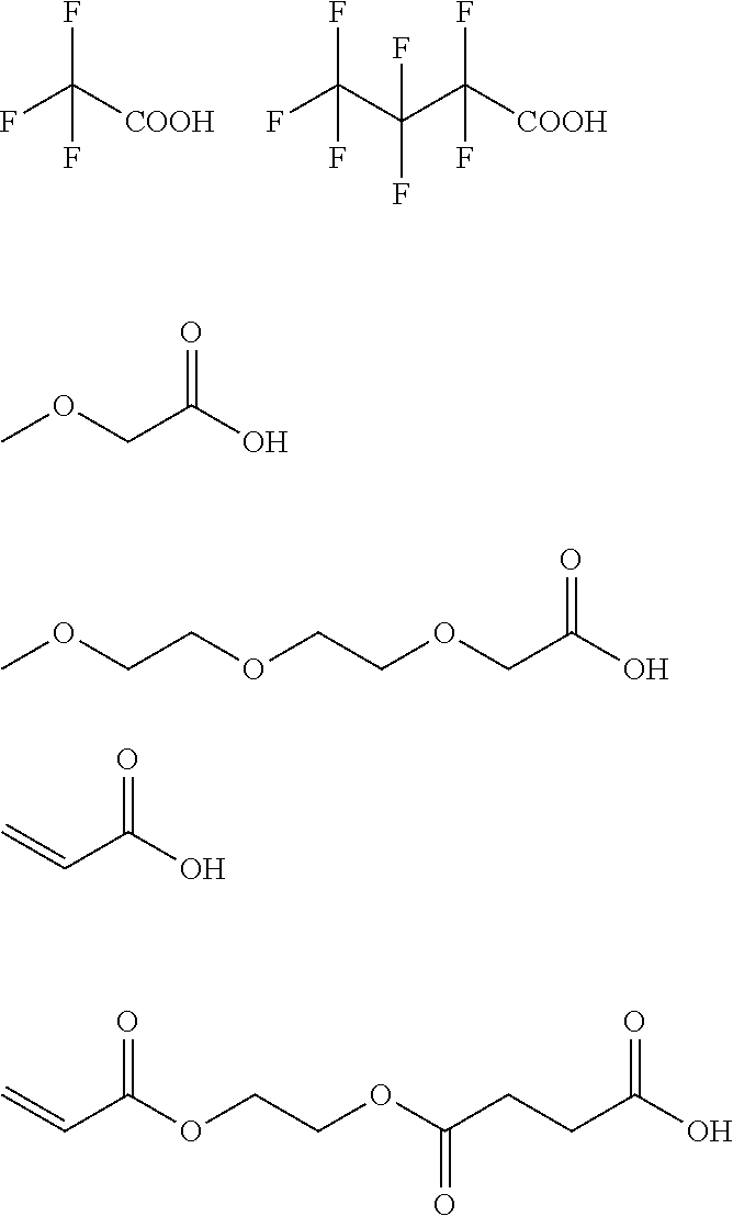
FC([COOH])(F)F.FC(C(C([COOH])(F)F)(F)F)(F)F.COCC(O)=O.COCCOCCOCC(O)=O.C=CC(O)=O.C(C(OCCOC(CCC(O)=O)=O)=O)=C
